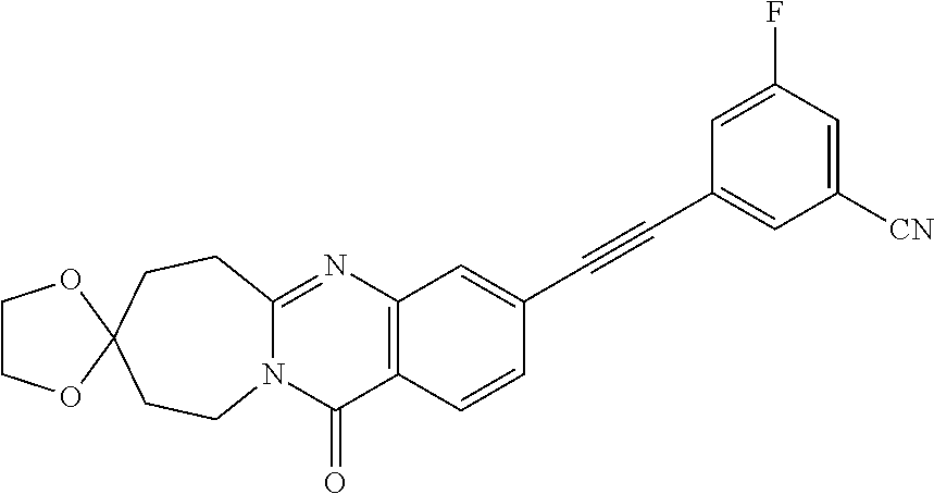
N12C(=NC3=C(C1=O)C=CC(C#CC1=CC([CN])=CC(F)=C1)=C3)CCC1(CC2)OCCO1
